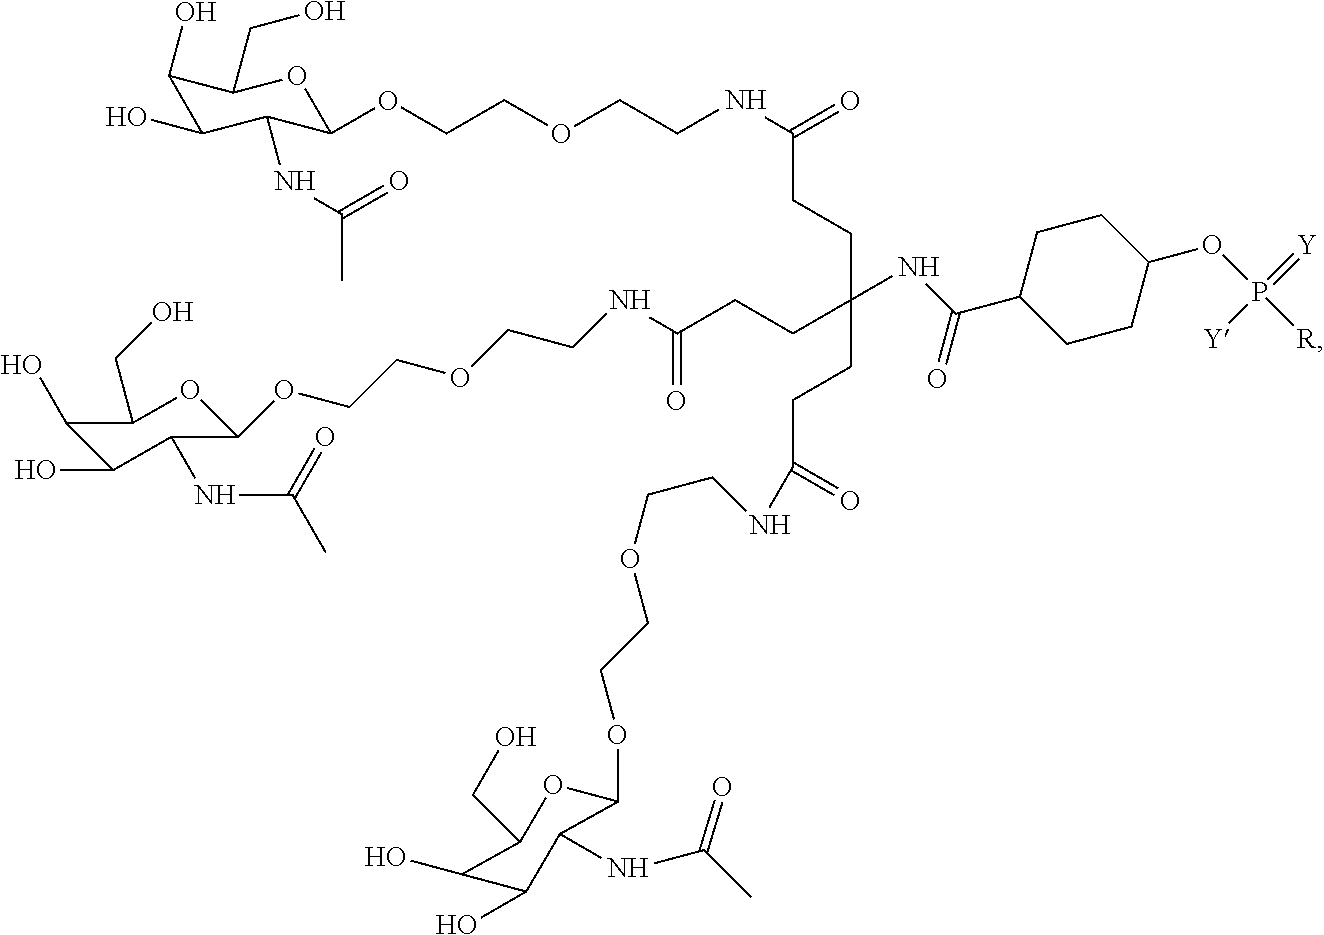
C1C(C(=O)NC(CCC(=O)NCCOCCOC2C(NC(C)=O)C(O)C(O)C(CO)O2)(CCC(=O)NCCOCCOC2OC(CO)C(O)C(O)C2NC(C)=O)CCC(=O)NCCOCCOC2C(NC(=O)C)C(O)C(O)C(CO)O2)CCC(OP([R])(=[Y])[Y])C1
